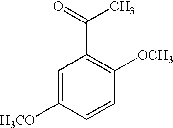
C1=C([H3CO])C=CC([OCH3])=C1C(=O)C
